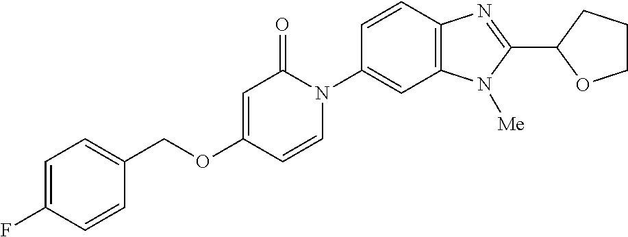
C1(COC2=CC(=O)N(C3=CC4=C(C=C3)N=C(C3OCCC3)N4[Me])C=C2)=CC=C(F)C=C1
